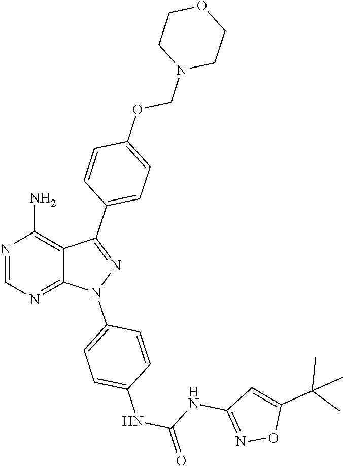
N1=CN=C2C(=C1N)C(C1=CC=C(OCN3CCOCC3)C=C1)=NN2C1=CC=C(NC(NC2=NOC(C(C)(C)C)=C2)=O)C=C1
